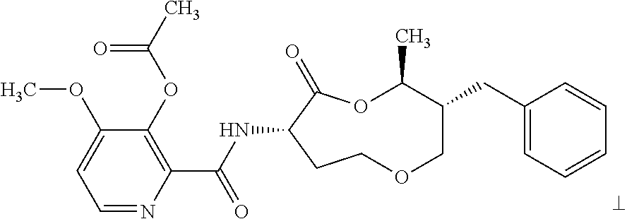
C1=NC(C(NC2C(=O)OC(C)C(CC3=CC=CC=C3)COCC2)=O)=C(OC(C)=O)C(OC)=C1
